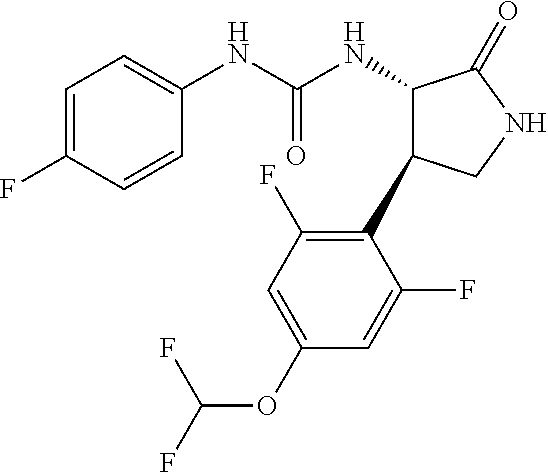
C1=CC(F)=CC=C1NC(NC1C(C2=C(F)C=C(OC(F)F)C=C2F)CNC1=O)=O
